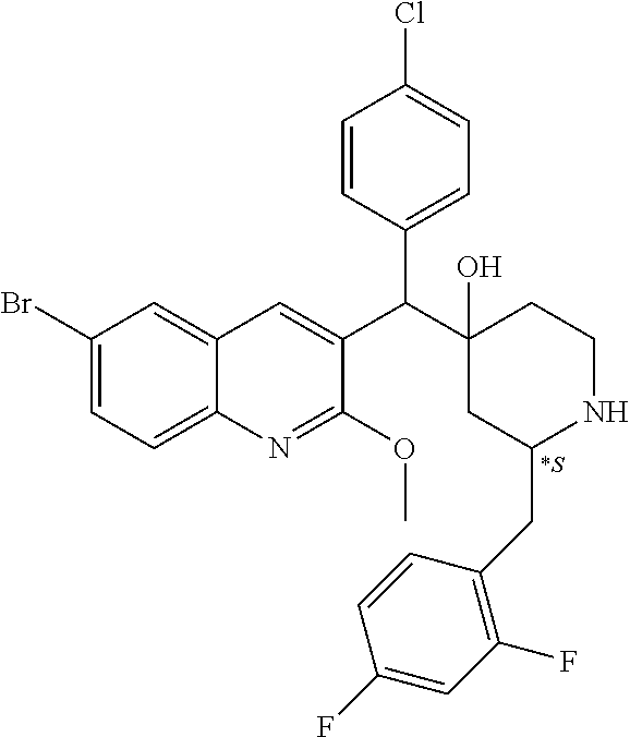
C1(Br)=CC=C2C(=C1)C=C(C(C1(O)CC(CC3=C(F)C=C(F)C=C3)NCC1)C1=CC=C(Cl)C=C1)C(OC)=N2.[*S]
